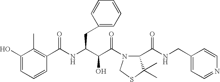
C1(O)=CC=CC(C(NC(C(C(=O)N2C(C(NCC3=CC=NC=C3)=O)C(C)(C)SC2)O)CC2=CC=CC=C2)=O)=C1C
